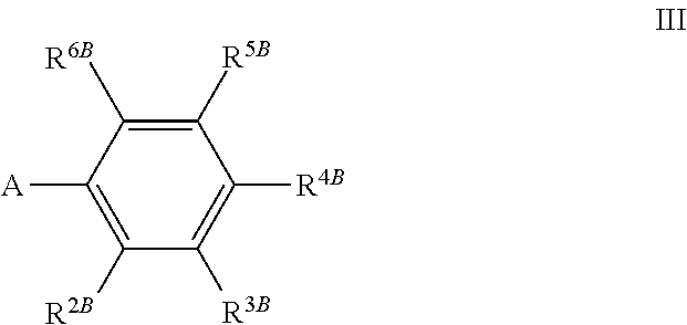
C1([A])=C([R2B])C([R3B])=C([R4B])C([R5B])=C1[R6B]
